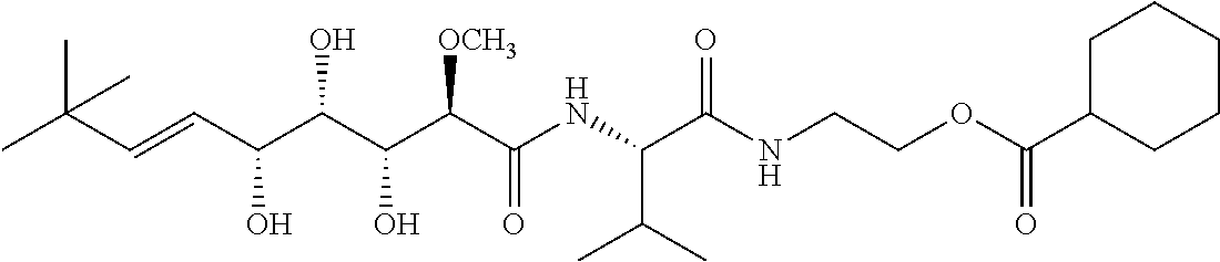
CC(C=CC(C(C(C(C(NC(C(NCCOC(C1CCCCC1)=O)=O)C(C)C)=O)[OCH3])O)O)O)(C)C
